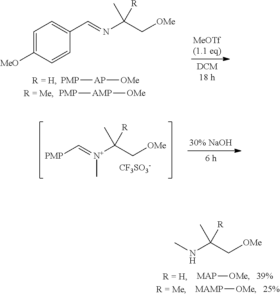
[N+](C(C[OMe])(C)[R])(=C[PMP])C.[CF3SO3-].[PMP][AP][OMe].[PMP][AMP][OMe].N(C(C[OMe])(C)[R])=CC1=CC=C([MeO])C=C1.[MAP][OMe].[MAMP][OMe].N(C(C[OMe])(C)[R])C
